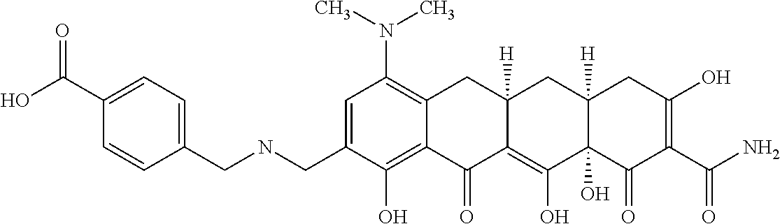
C1=C(CNCC2=CC=C(C(O)=O)C=C2)C(O)=C2C(=C1N(C)C)CC1([H])C(=C(O)C3(O)C([H])(C1)CC(O)=C(C(N)=O)C3=O)C2=O
